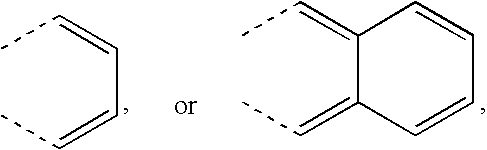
CC=C1C(=CC)C=CC=C1.CC=CC=CC
